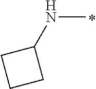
N(C)C1CCC1
